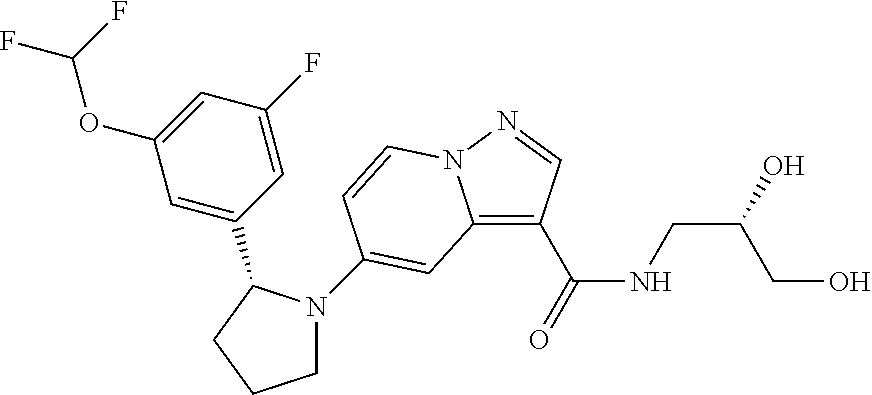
C12=C(C(NCC(CO)O)=O)C=NN1C=CC(N1CCCC1C1=CC(OC(F)F)=CC(F)=C1)=C2
